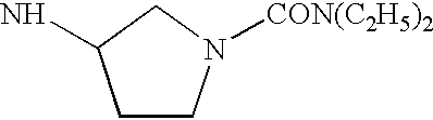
C1CN([CON(C2H5)2])CC1N
